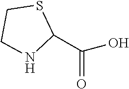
S1CCNC1C(O)=O
